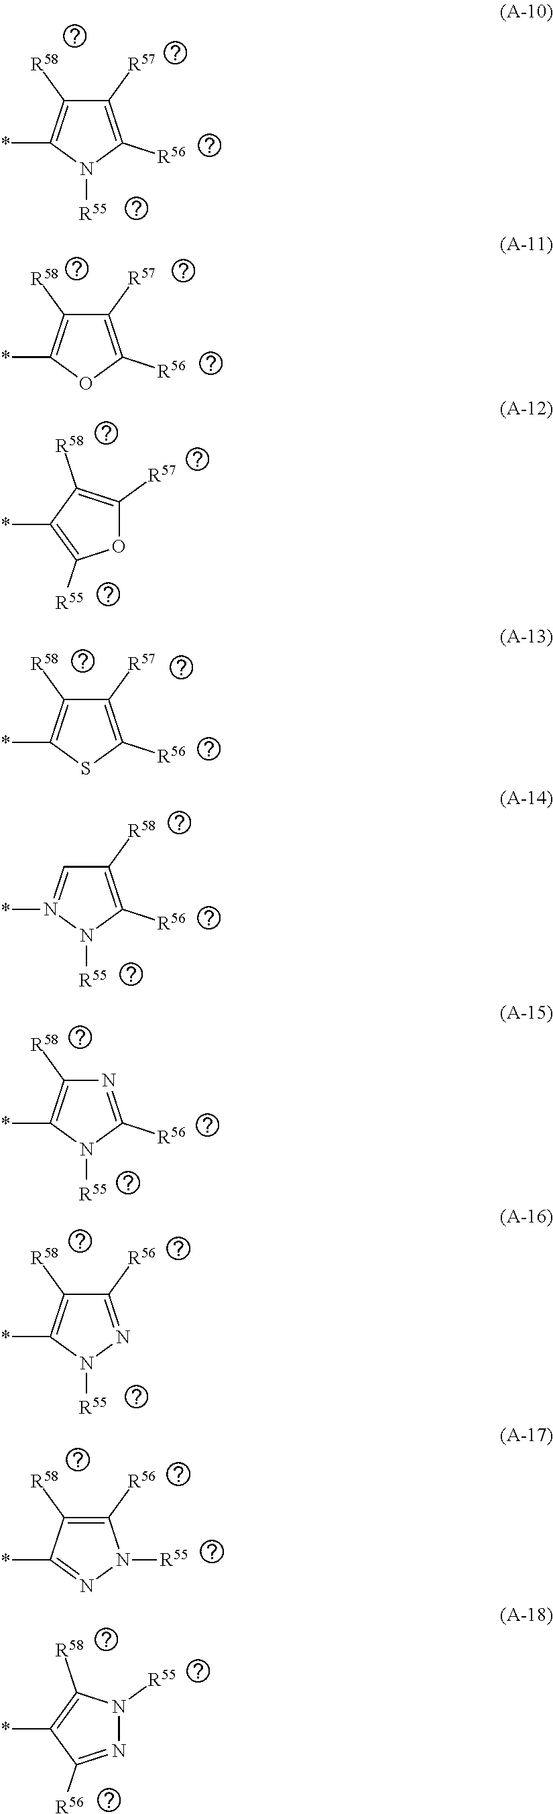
C1([R57])=C([R56])N([R55])C(*)=C1[R58].C1([R57])=C([R56])OC(*)=C1[R58].O1C([R57])=C([R58])C(*)=C1[R55].C1([R57])=C([R56])SC(*)=C1[R58].C1([R58])=C([R56])N([R55])N(*)=C1.N1=C([R56])N([R55])C(*)=C1[R58].C1([R56])=NN([R55])C(*)=C1[R58].C1([R56])=C([R58])C(*)=NN1[R55].N1=C([R56])C(*)=C([R58])N1[R55]
